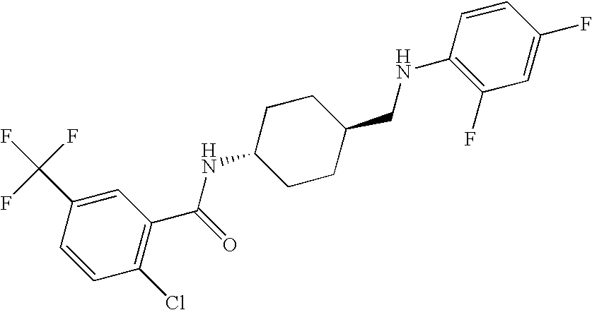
C1(C(F)(F)F)=CC(C(=O)NC2CCC(CNC3=C(F)C=C(F)C=C3)CC2)=C(Cl)C=C1
